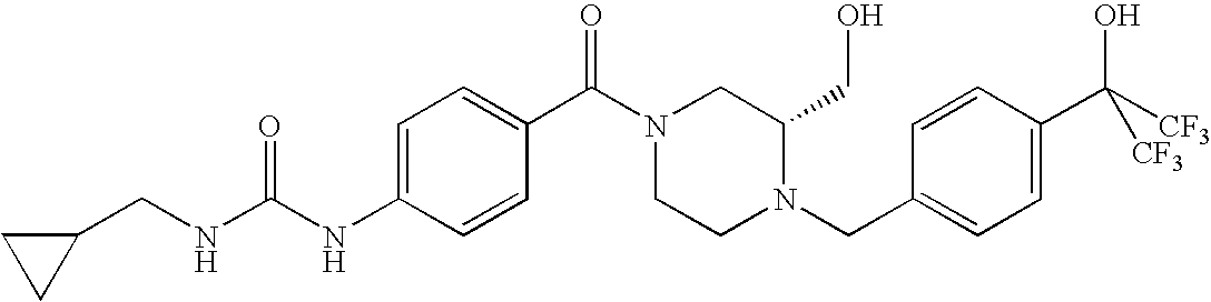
N(C(NC1=CC=C(C(=O)N2CCN(CC3=CC=C(C(O)([CF3])[CF3])C=C3)C(CO)C2)C=C1)=O)CC1CC1
